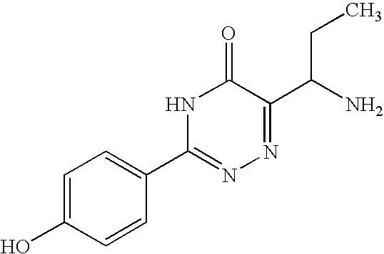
C1=C(O)C=CC(C2=NN=C(C(N)CC)C(=O)N2)=C1
